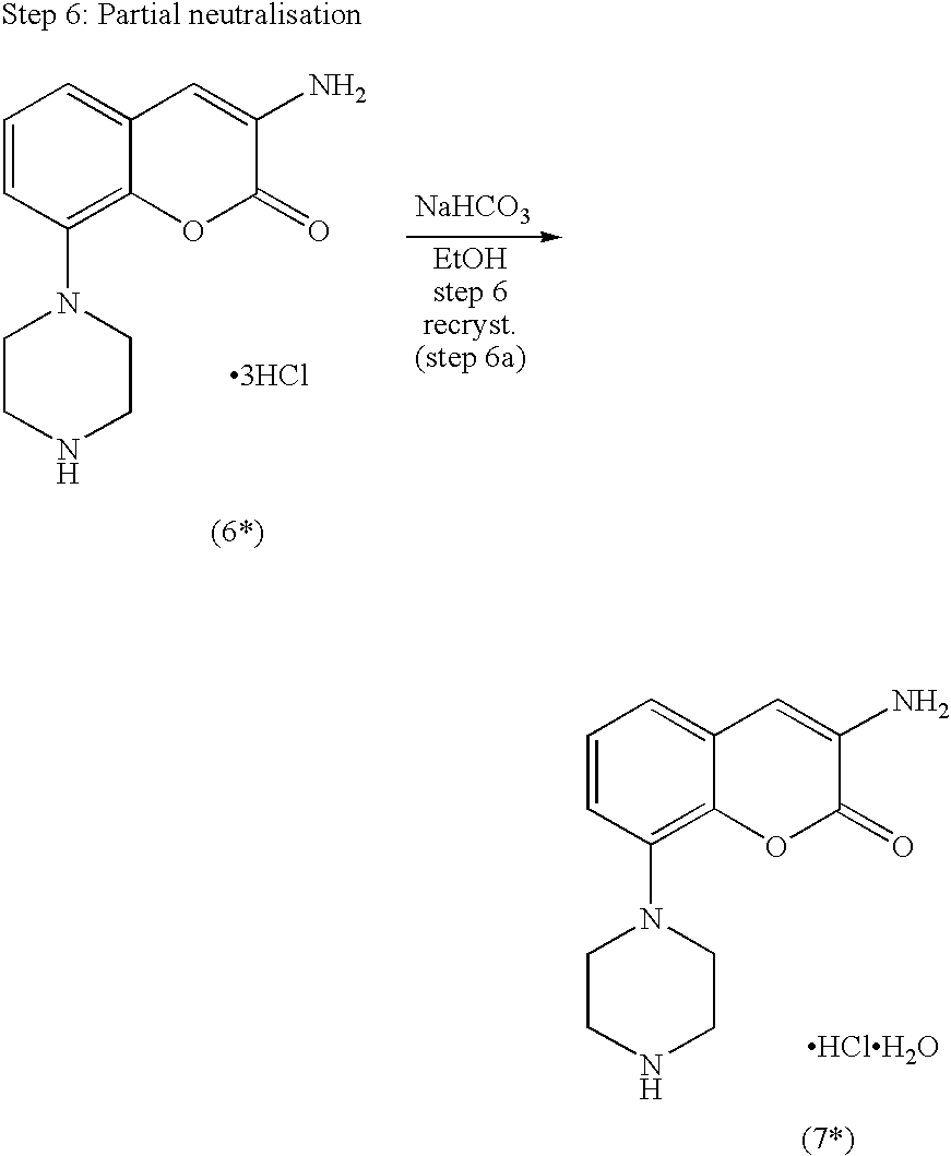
C1=CC(N2CCNCC2)=C2C(=C1)C=C(N)C(=O)O2.[HClH2O].[EtOHstep 6recryst.(step 6a)].C1=CC(N2CCNCC2)=C2C(=C1)C=C(N)C(=O)O2.[NaHCO3].[3HCl]
